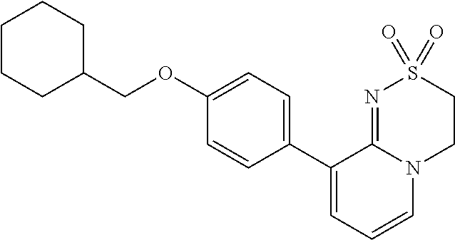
C1(OCC2CCCCC2)=CC=C(C2=CC=CN3C2=NS(=O)(=O)CC3)C=C1
